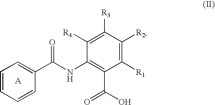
C1=CC=CC(C(NC2=C(C(O)=O)C([R1])=C([R2])C([R3])=C2[R4])=O)=C1
